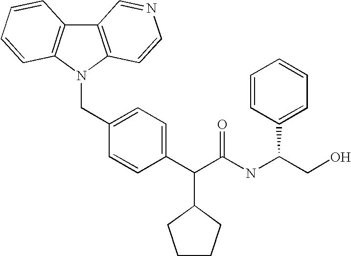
C(C1=CC=C(C(C(NC(C2=CC=CC=C2)CO)=O)C2CCCC2)C=C1)N1C2=C(C3=C1C=CC=C3)C=NC=C2
